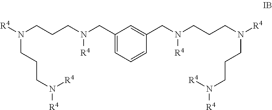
C1(CN([R4])CCCN([R4])CCCN([R4])[R4])=CC=CC(CN([R4])CCCN(CCCN([R4])[R4])[R4])=C1
